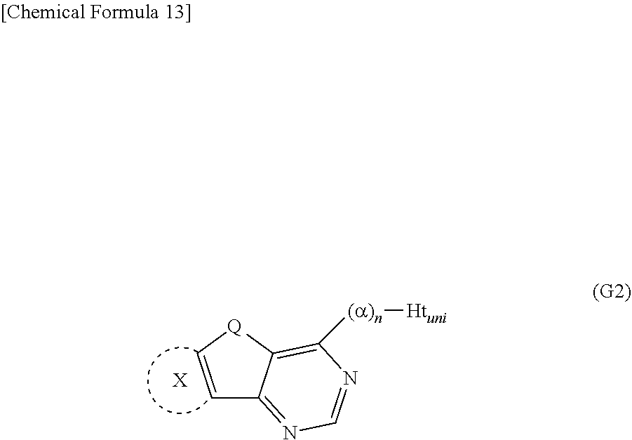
[X].C1=C[Q]C2=C([(a)n][Htuni])N=CN=C12
